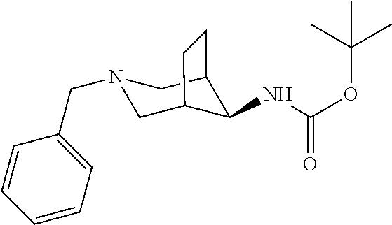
N1(CC2=CC=CC=C2)CC2C(NC(OC(C)(C)C)=O)C(C1)CC2
